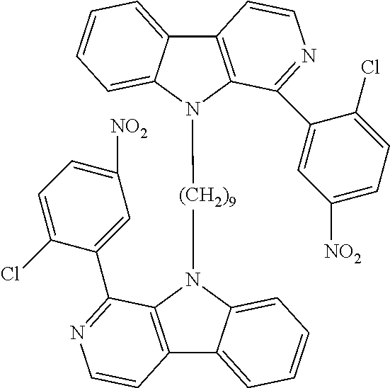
C12=C(N([(CH2)9]N3C4=C(C5=CC=CC=C35)C=CN=C4C3=CC([NO2])=CC=C3Cl)C3=CC=CC=C13)C(C1=CC([NO2])=CC=C1Cl)=NC=C2
